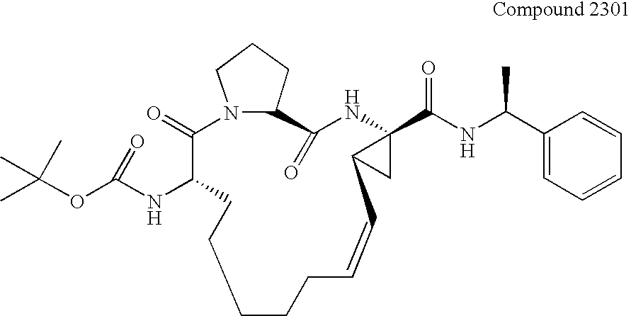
C1CCC=CC2CC2(C(NC(C)C2=CC=CC=C2)=O)NC(=O)C2CCCN2C(=O)C(NC(OC(C)(C)C)=O)CC1
